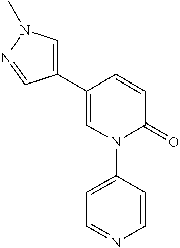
C1=CC(N2C(=O)C=CC(C3=CN(C)N=C3)=C2)=CC=N1
